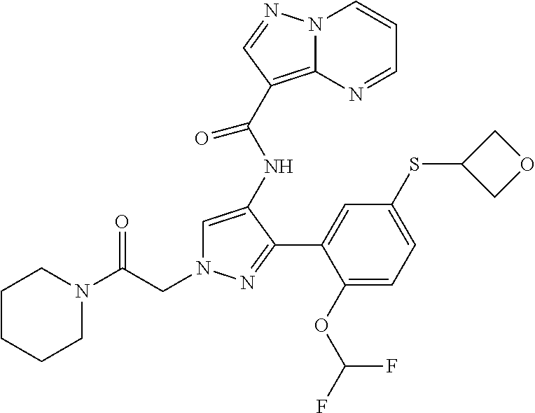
C(N1C=C(NC(C2=C3N(C=CC=N3)N=C2)=O)C(C2=CC(SC3COC3)=CC=C2OC(F)F)=N1)C(N1CCCCC1)=O
